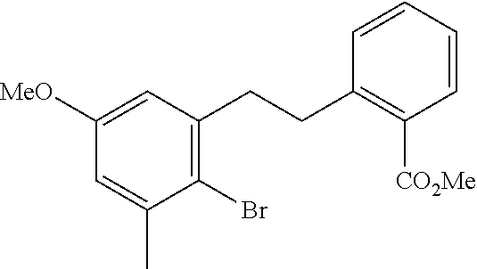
C1(Br)=C(CCC2=C([CO2Me])C=CC=C2)C=C([MeO])C=C1C
